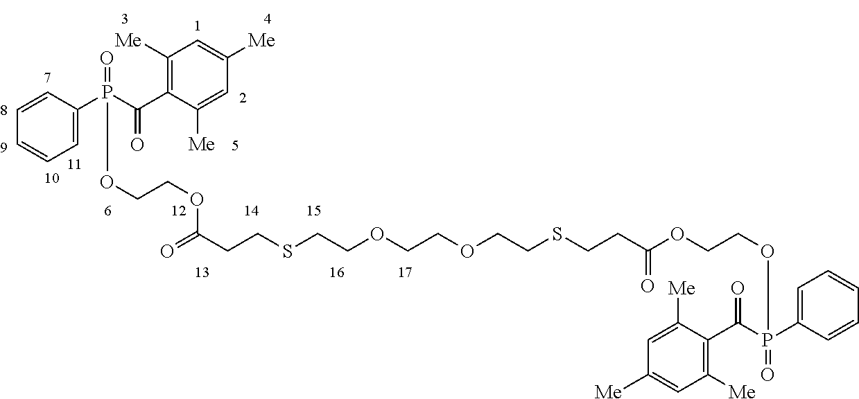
P(C1=CC=CC=C1)(C(C1=C([Me])C=C([Me])C=C1[Me])=O)(=O)OCCOC(CCSCCOCCOCCSCCC(OCCOP(C(C1=C([Me])C=C([Me])C=C1[Me])=O)(C1=CC=CC=C1)=O)=O)=O
